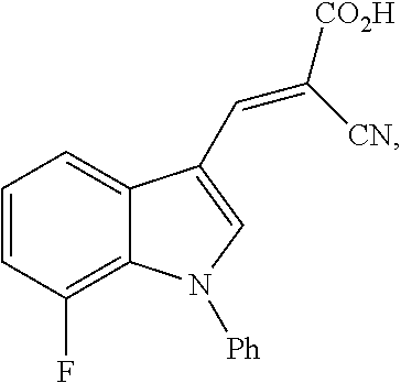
C1=CC(F)=C2C(=C1)C(C=C([CO2H])[CN])=CN2[Ph]
